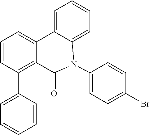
C1=CC(C2=CC=CC=C2)=C2C(=C1)C1=CC=CC=C1N(C1=CC=C(Br)C=C1)C2=O
